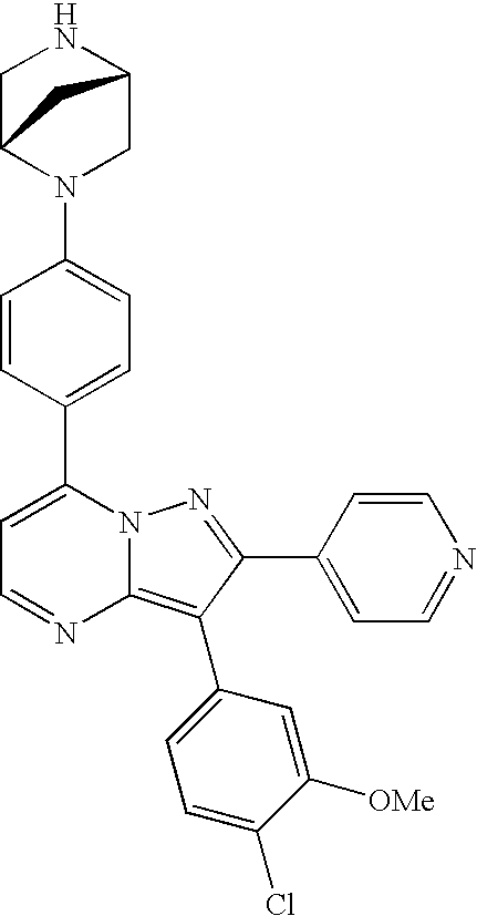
C1C2N(C3=CC=C(C4=CC=NC5=C(C6=CC=C(Cl)C([OMe])=C6)C(C6=CC=NC=C6)=NN45)C=C3)CC(N1)C2
